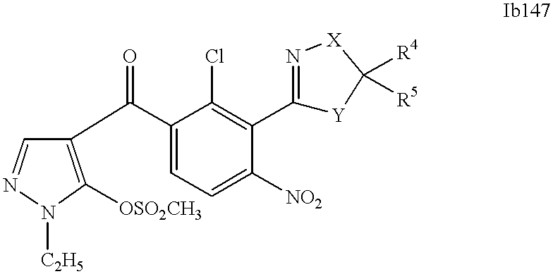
C1(C(C2=CC=C([NO2])C(C3=N[X]C([R4])([R5])[Y]3)=C2Cl)=O)=C([OSO2CH3])N([C2H5])N=C1
